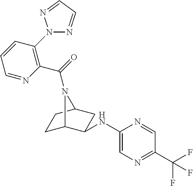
C1(NC2C3CCC(C2)N3C(=O)C2=C(N3N=CC=N3)C=CC=N2)=CN=C(C(F)(F)F)C=N1
